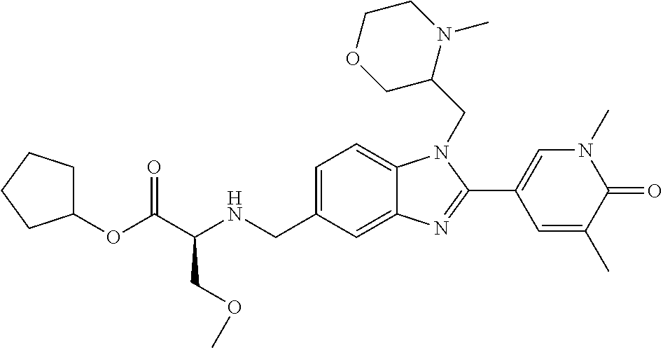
C1=C(CNC(C(OC2CCCC2)=O)COC)C=C2C(=C1)N(CC1N(C)CCOC1)C(C1=CN(C)C(=O)C(C)=C1)=N2
